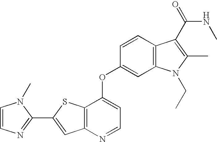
C1(OC2=CC=NC3=C2SC(C2=NC=CN2C)=C3)=CC2=C(C=C1)C(C(NC)=O)=C(C)N2CC
